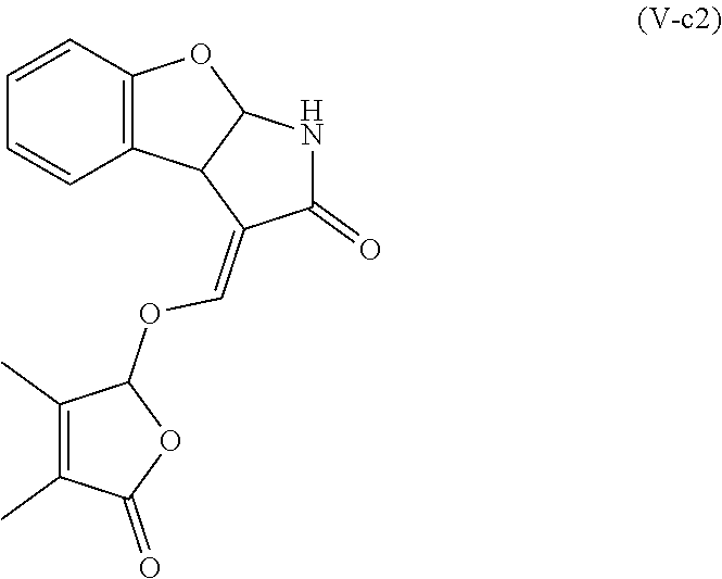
C12=C(C=CC=C1)OC1C2C(=COC2C(C)=C(C)C(=O)O2)C(=O)N1
